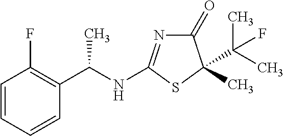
C1(=O)N=C(NC(C2=C(F)C=CC=C2)C)SC1(C(C)(C)F)C
